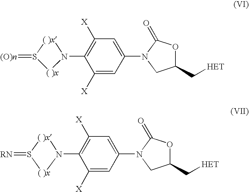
C1([X])=CC(N2CC(C[HET])OC2=O)=CC([X])=C1N1[( )x]S(=[(O)n])[( )x]1.C1([X])=CC(N2CC(C[HET])OC2=O)=CC([X])=C1N1[( )x]S(=[RN])[( )x]1
